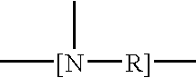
C[[N]([R]]C)C
